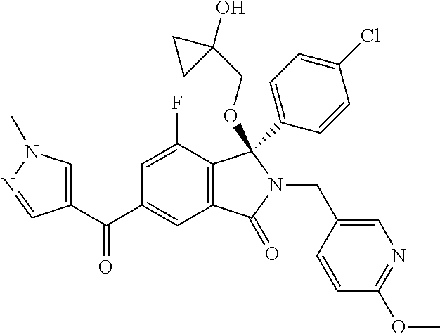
C1=C(F)C2=C(C=C1C(=O)C1=CN(C)N=C1)C(=O)N(CC1=CN=C(OC)C=C1)C2(C1=CC=C(Cl)C=C1)OCC1(O)CC1
